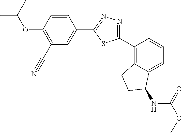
C1(C#N)=C(OC(C)C)C=CC(C2=NN=C(C3=C4C(=CC=C3)C(NC(=O)OC)CC4)S2)=C1
